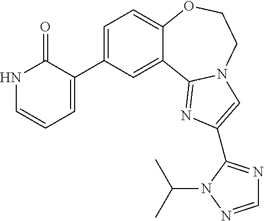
C1=C(C2=CC=CNC2=O)C=C2C(=C1)OCCN1C2=NC(C2=NC=NN2C(C)C)=C1
